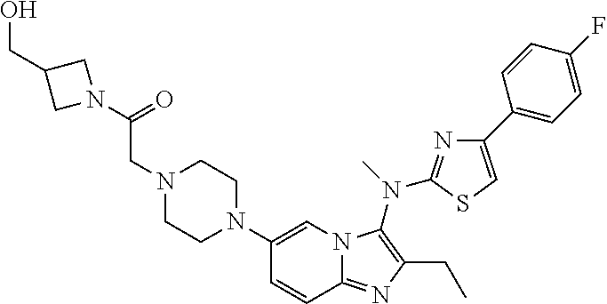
C1(N2CCN(CC(N3CC(CO)C3)=O)CC2)=CN2C(=NC(CC)=C2N(C)C2=NC(C3=CC=C(F)C=C3)=CS2)C=C1
